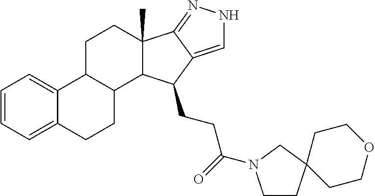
C1=CC=C2C(=C1)C1C(CC2)C2C(C)(CC1)C1=NNC=C1C2CCC(=O)N1CCC2(C1)CCOCC2
